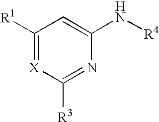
C1([R1])=[X]C([R3])=NC(N[R4])=C1
